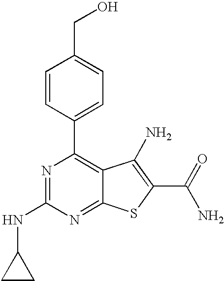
C1=CC(C2=C3C(=NC(NC4CC4)=N2)SC(C(N)=O)=C3N)=CC=C1CO
